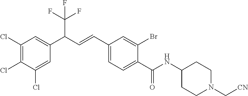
C1(Cl)=CC(C(C=CC2=CC=C(C(NC3CCN(C[CN])CC3)=O)C(Br)=C2)C(F)(F)F)=CC(Cl)=C1Cl
